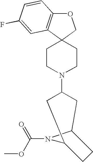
O1C2=C(C3(C1)CCN(C1CC4N(C(OC)=O)C(C1)CC4)CC3)C=C(F)C=C2
